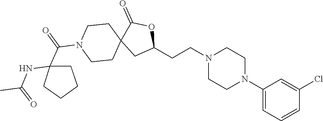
C1(N2CCN(CCC3OC(=O)C4(C3)CCN(C(C3(NC(C)=O)CCCC3)=O)CC4)CC2)=CC=CC(Cl)=C1
